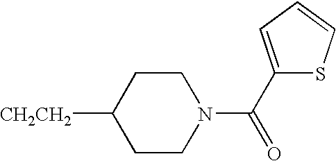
[CH2CH2]C1CCN(C(C2=CC=CS2)=O)CC1
